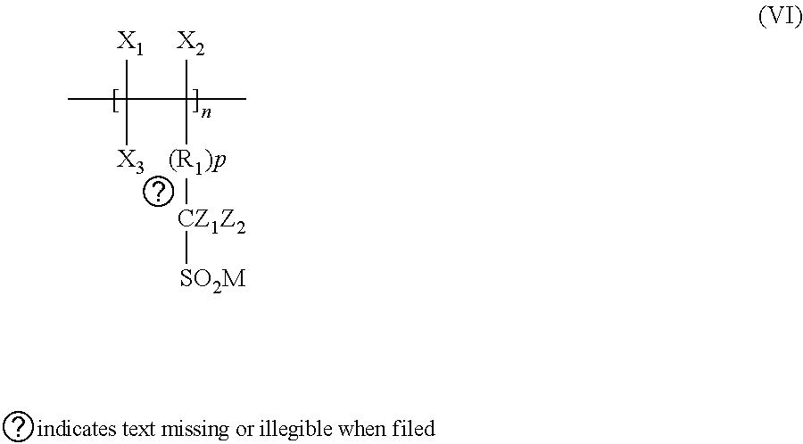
CC([X1])([X3])C([X2])(C)[(R1)p][CZ1Z2][SO2M]
